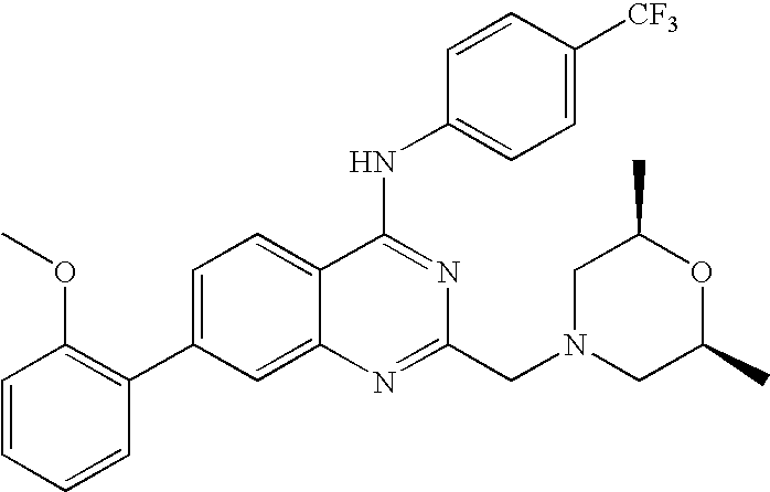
C1=CC=CC(C2=CC=C3C(=C2)N=C(CN2CC(C)OC(C)C2)N=C3NC2=CC=C([CF3])C=C2)=C1OC
